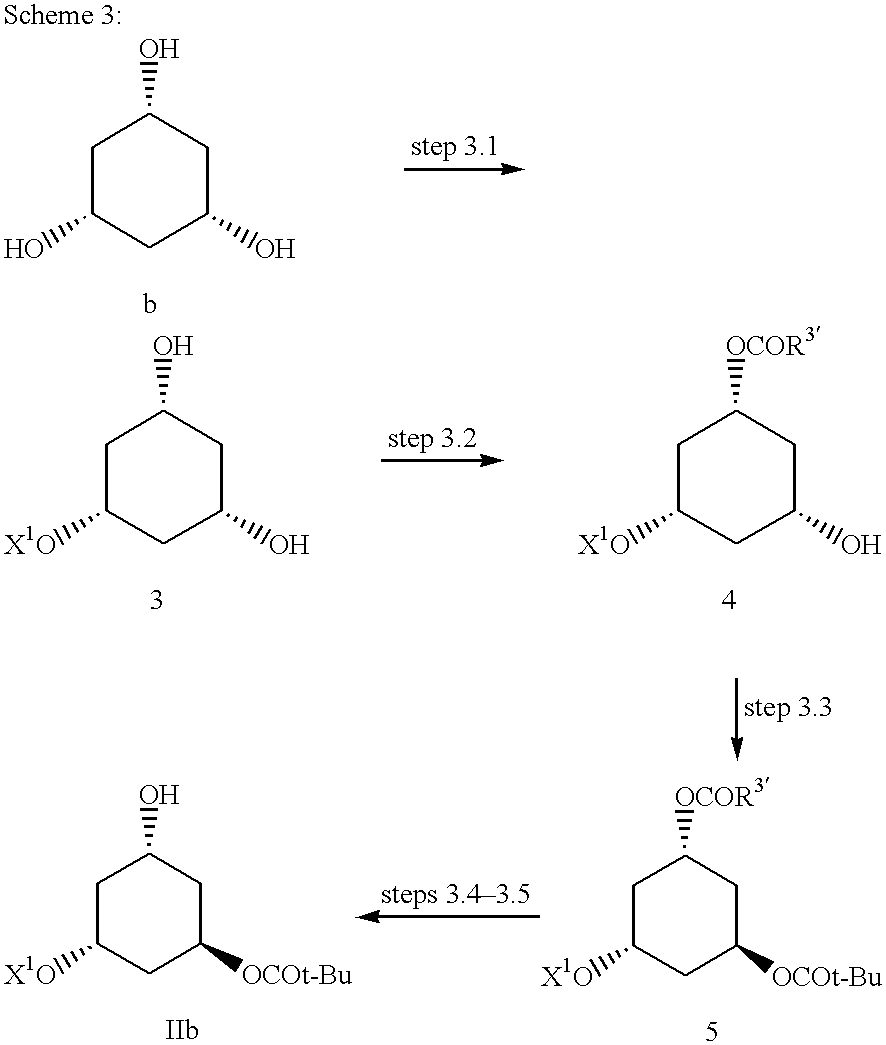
OC1CC(O)CC(O)C1.C1C(O)CC(O)CC1[X1O].C1C([X1O])CC([OCOR3])CC1O.C1C([OCOt-Bu])CC(O)CC1[X1O].C1C([X1O])CC([OCOR3])CC1[OCOt-Bu]
